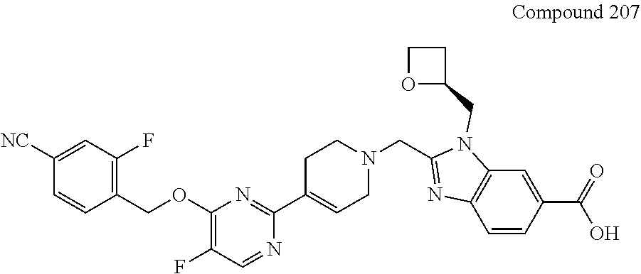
C1=C([NC])C=CC(COC2=C(F)C=NC(C3=CCN(CC4=NC5=C(C=C(C(=O)O)C=C5)N4CC4CCO4)CC3)=N2)=C1F
